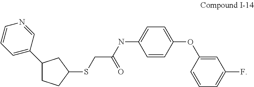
C1=CC(OC2=CC(F)=CC=C2)=CC=C1NC(CSC1CCC(C2=CC=CN=C2)C1)=O
